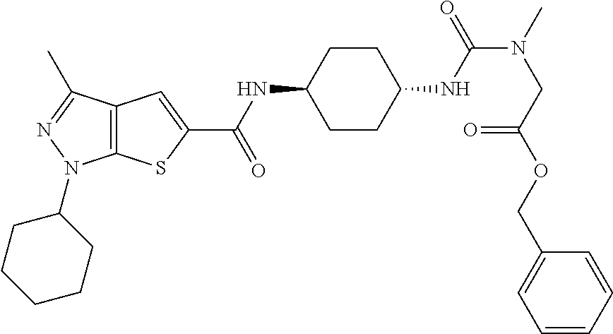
C1CC(NC(N(C)CC(OCC2=CC=CC=C2)=O)=O)CCC1NC(=O)C1=CC2=C(S1)N(C1CCCCC1)N=C2C
